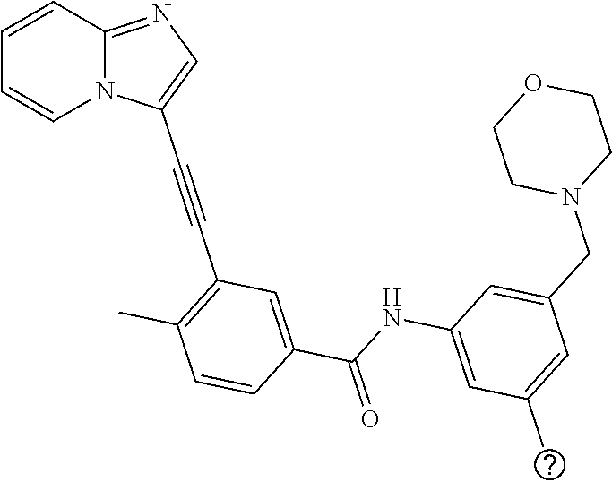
C1=CC2=NC=C(C#CC3=C(C)C=CC(C(NC4=CC(C)=CC(CN5CCOCC5)=C4)=O)=C3)N2C=C1
